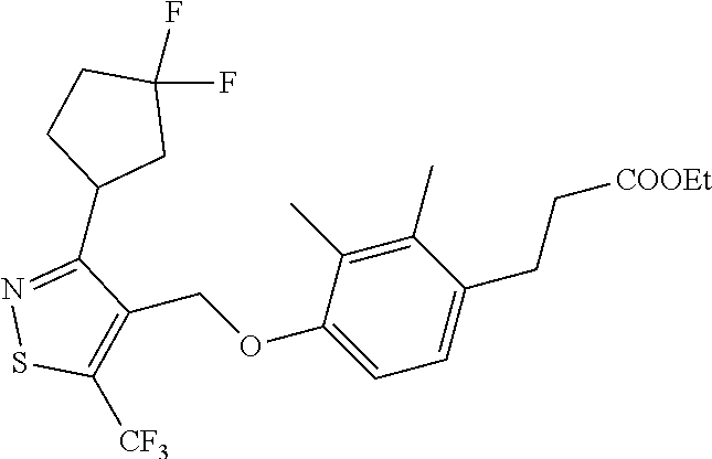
S1C([CF3])=C(COC2=CC=C(CC[COOEt])C(C)=C2C)C(C2CC(F)(F)CC2)=N1
